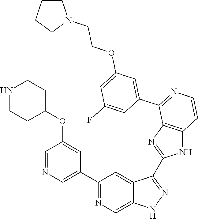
C1(C2=CN=CC(OC3CCNCC3)=C2)=NC=C2C(=C1)C(C1=NC3=C(N1)C=CN=C3C1=CC(OCCN3CCCC3)=CC(F)=C1)=NN2
